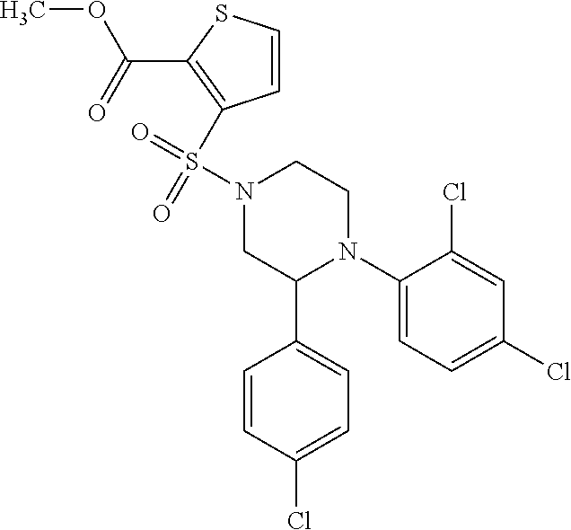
C1(N2CCN(S(=O)(=O)C3=C(C(OC)=O)SC=C3)CC2C2=CC=C(Cl)C=C2)=CC=C(Cl)C=C1Cl
